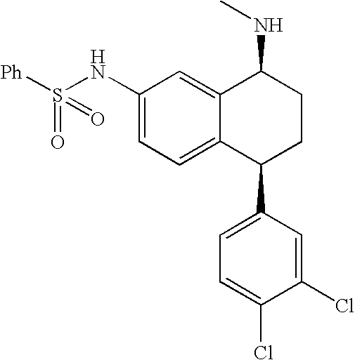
S(NC1=CC=C2C(=C1)C(NC)CCC2C1=CC=C(Cl)C(Cl)=C1)(=O)([Ph])=O
